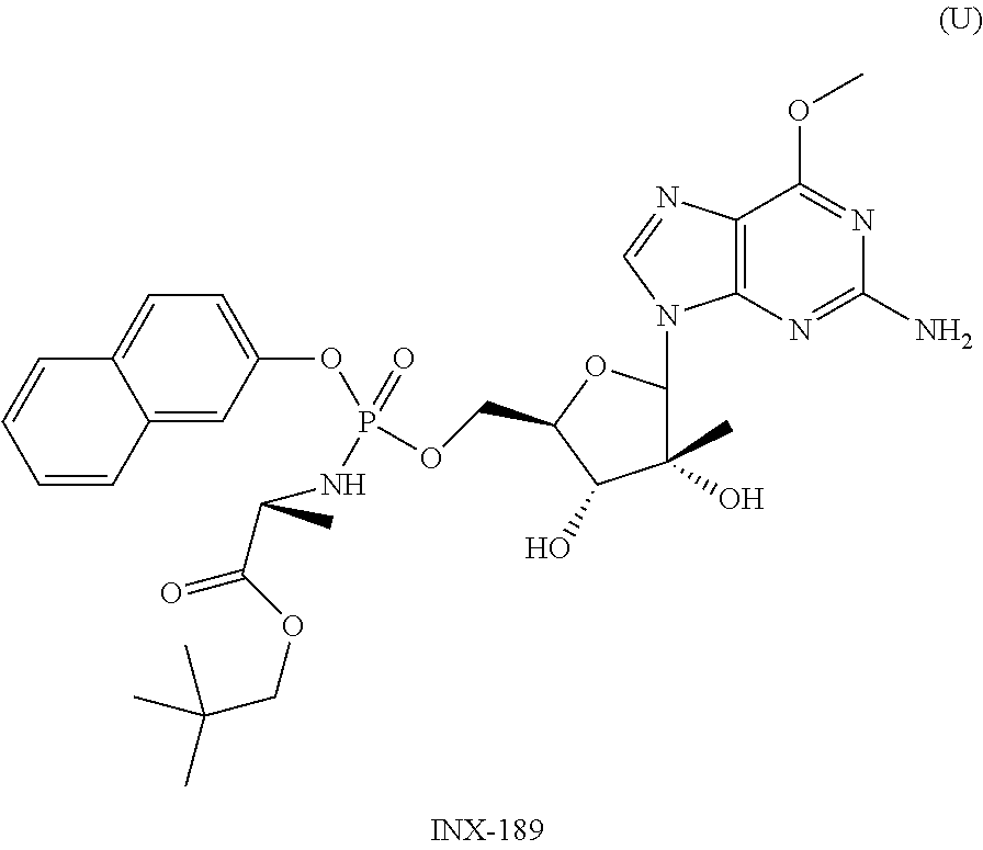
C12=C(N=C(N)N=C1OC)N(C1C(C)(O)C(O)C(COP(OC3=CC=C4C(=C3)C=CC=C4)(=O)NC(C(OCC(C)(C)C)=O)C)O1)C=N2
